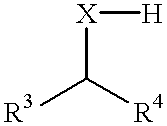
[R3]C([R4])[X][H]
